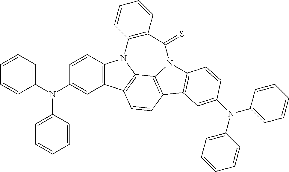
N(C1=CC=CC=C1)(C1=CC2=C(C=C1)N1C3=C2C=CC2=C3N(C3=C2C=C(N(C2=CC=CC=C2)C2=CC=CC=C2)C=C3)C(=S)C2=C1C=CC=C2)C1=CC=CC=C1
